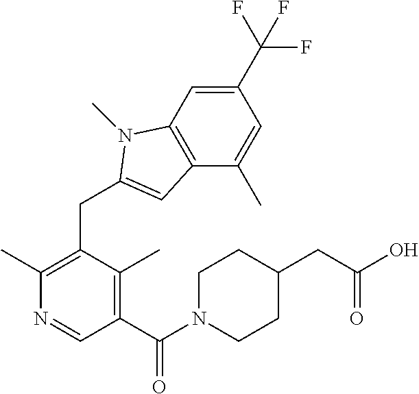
C1(C(F)(F)F)=CC2=C(C(C)=C1)C=C(CC1=C(C)N=CC(C(N3CCC(CC(O)=O)CC3)=O)=C1C)N2C
